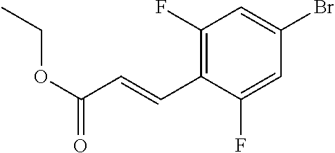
C1(F)=CC(Br)=CC(F)=C1C=CC(OCC)=O
